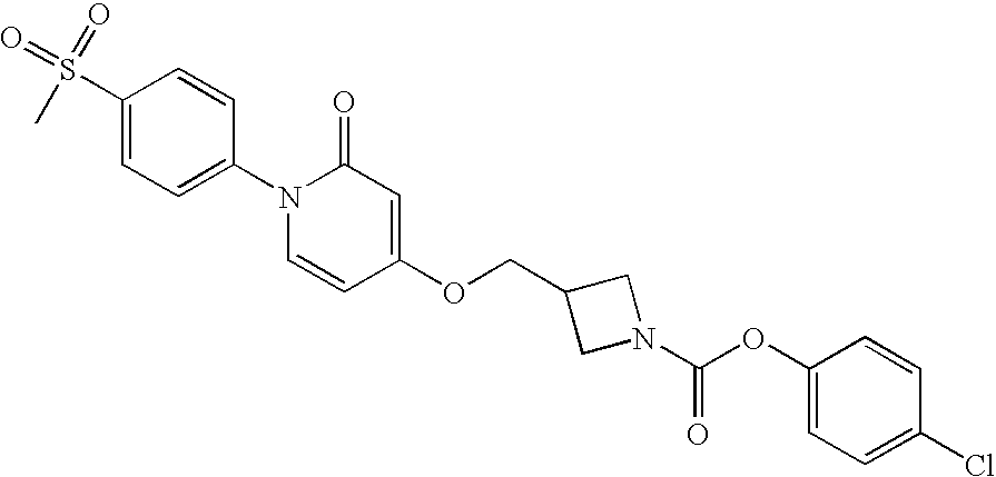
C1(S(=O)(=O)C)=CC=C(N2C=CC(OCC3CN(C(OC4=CC=C(Cl)C=C4)=O)C3)=CC2=O)C=C1
